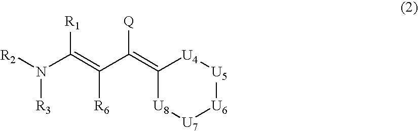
[R2]N(C(=C(C(=C1[U8][U7][U6][U5][U4]1)[Q])[R6])[R1])[R3]
